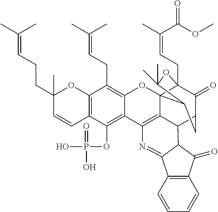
C12=C(C=CC(CCC=C(C)C)(C)O1)C(OP(O)(=O)O)=C1C(=C2CC=C(C)C)OC23C4(CC=C(C)C(OC)=O)C(=O)C(CC2C(C)(C)O4)C2C3=C1N=C1C3=C(C(=O)C21)C=CC=C3
